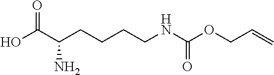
OC(C(CCCCNC(OCC=C)=O)N)=O
